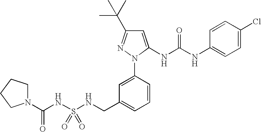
C1=C(N2C(NC(NC3=CC=C(Cl)C=C3)=O)=CC(C(C)(C)C)=N2)C=CC=C1CNS(NC(N1CCCC1)=O)(=O)=O
